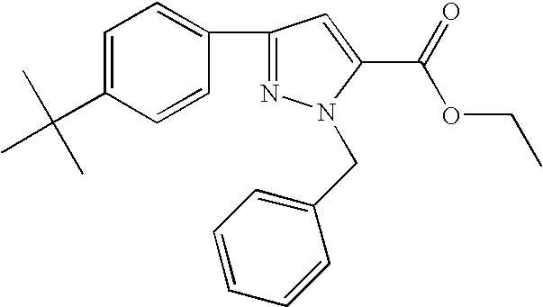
C1=C(C(C)(C)C)C=CC(C2=NN(CC3=CC=CC=C3)C(C(=O)OCC)=C2)=C1
